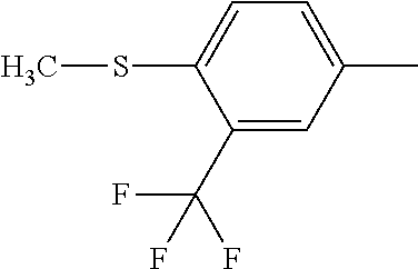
C1=C(SC)C(C(F)(F)F)=CC(C)=C1
